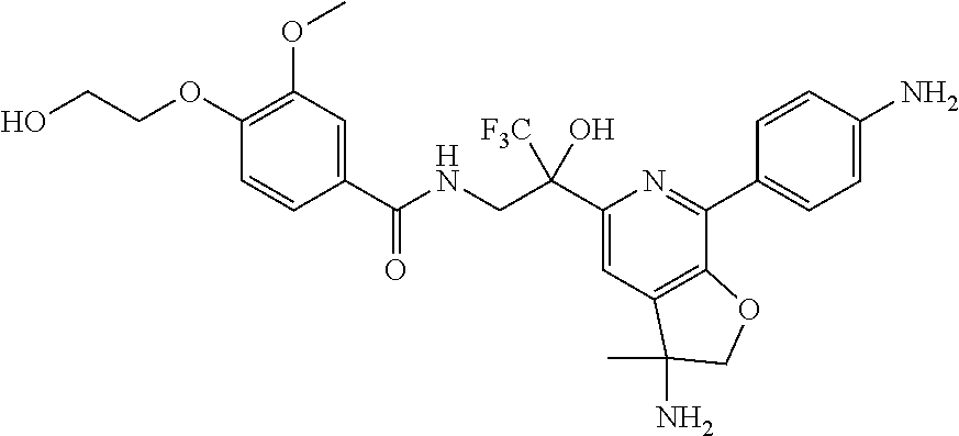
OCCOC1=C(OC)C=C(C(NCC(C2=CC3=C(C(C4=CC=C(N)C=C4)=N2)OCC3(N)C)([F3C])O)=O)C=C1
